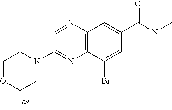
N1(C2=NC3=C(N=C2)C=C(C(N(C)C)=O)C=C3Br)CCOC(C)C1
